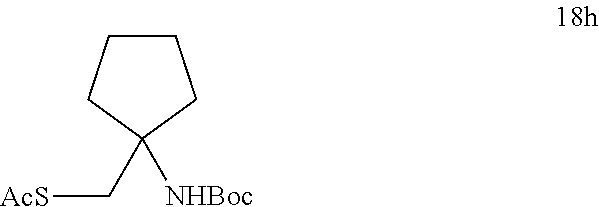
C1CCC(C[AcS])([NHBoc])C1
